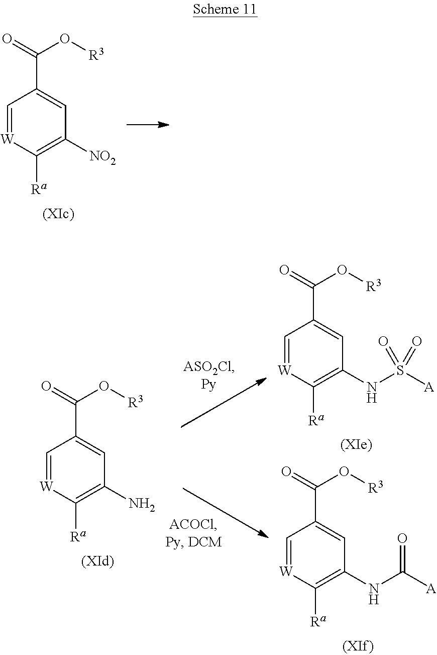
C1=[W]C([Ra])=C(N)C=C1C(O[R3])=O.C1=[W]C([Ra])=C(NS([A])(=O)=O)C=C1C(O[R3])=O.C1=[W]C([Ra])=C(NC([A])=O)C=C1C(O[R3])=O.C1=[W]C([Ra])=C([NO2])C=C1C(O[R3])=O
